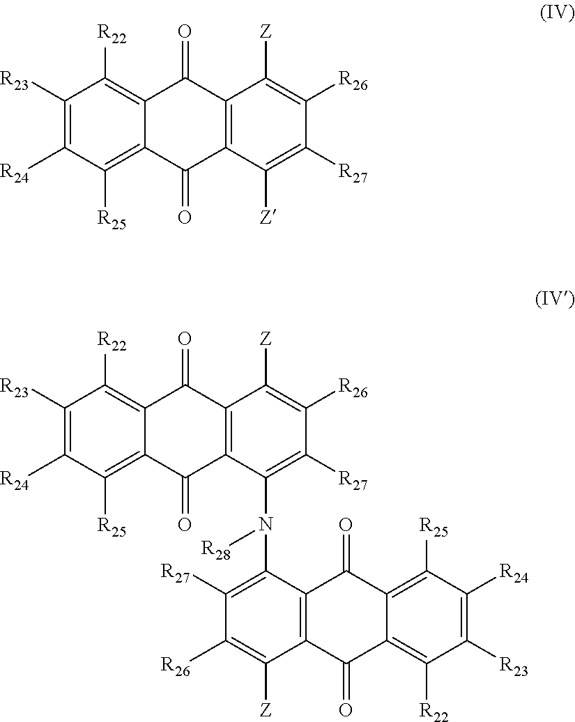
C1([R23])=C([R24])C([R25])=C2C(=C1[R22])C(=O)C1=C(C2=O)C([Z])=C([R27])C([R26])=C1[Z].C1([R23])=C([R24])C([R25])=C2C(=C1[R22])C(=O)C1=C(C2=O)C(N([R28])C2=C([R27])C([R26])=C([Z])C3=C2C(=O)C2=C([R25])C([R24])=C([R23])C([R22])=C2C3=O)=C([R27])C([R26])=C1[Z]
